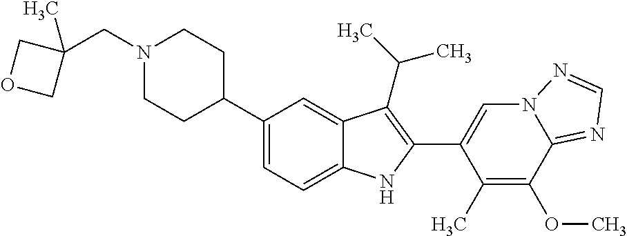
C(N1CCC(C2=CC=C3C(=C2)C(C(C)C)=C(C2=CN4C(=NC=N4)C(OC)=C2C)N3)CC1)C1(C)COC1
